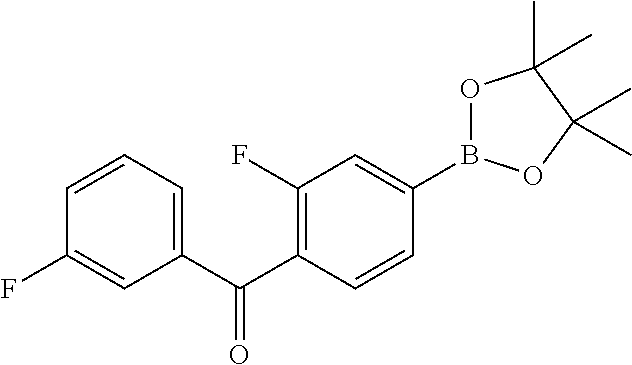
C1(C(C2=C(F)C=C(B3OC(C)(C)C(C)(C)O3)C=C2)=O)=CC=CC(F)=C1
